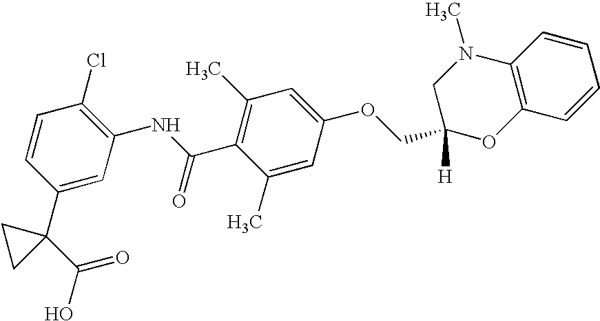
C12=C(C=CC=C1)OC(COC1=CC(C)=C(C(NC3=C(Cl)C=CC(C4(C(O)=O)CC4)=C3)=O)C(C)=C1)([H])CN2C
